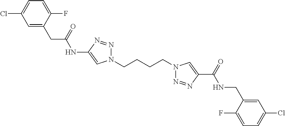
C1(NC(CC2=CC(Cl)=CC=C2F)=O)=CN(CCCCN2N=NC(C(=O)NCC3=CC(Cl)=CC=C3F)=C2)N=N1
